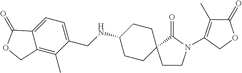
C1=C2C(=C(C)C(CNC3CCC4(CC3)CCN(C3=C(C)C(=O)OC3)C4=O)=C1)COC2=O
